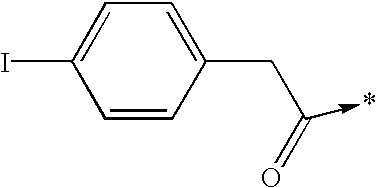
C1=CC(CC(->*)=O)=CC=C1I
